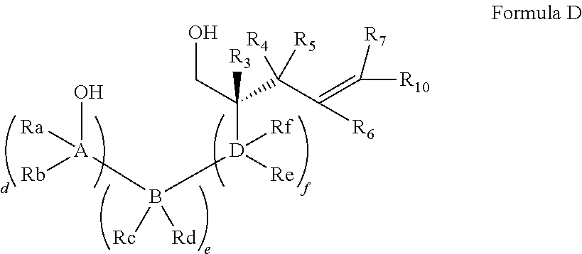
C(O)C([R3])(C(C([R6])=C([R7])[R10])([R5])[R4])[D](B([A](O)([Ra])[Rb])([Rc])[Rd])([Re])[Rf]
